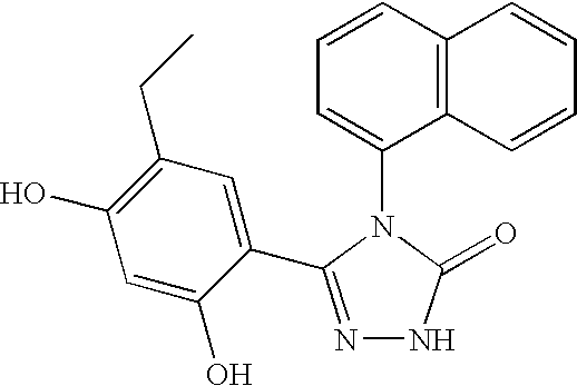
C1=CC2=C(C(N3C(=O)NN=C3C3=CC(CC)=C(O)C=C3O)=C1)C=CC=C2
